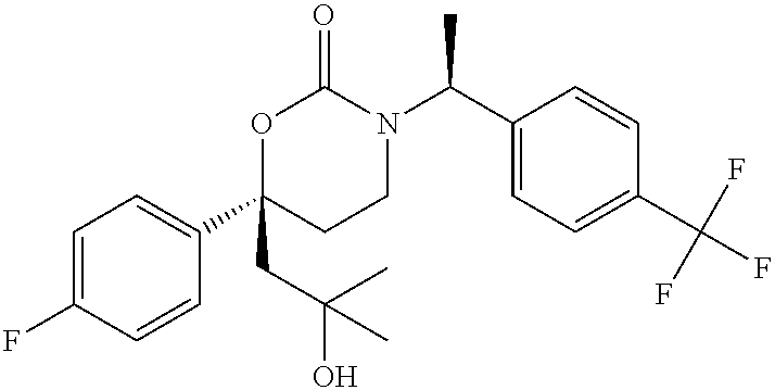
C1=C(F)C=CC(C2(CC(O)(C)C)CCN(C(C3=CC=C(C(F)(F)F)C=C3)C)C(=O)O2)=C1
